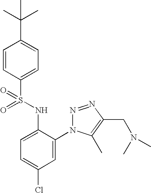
C1=CC(S(=O)(NC2=CC=C(Cl)C=C2N2N=NC(CN(C)C)=C2C)=O)=CC=C1C(C)(C)C
